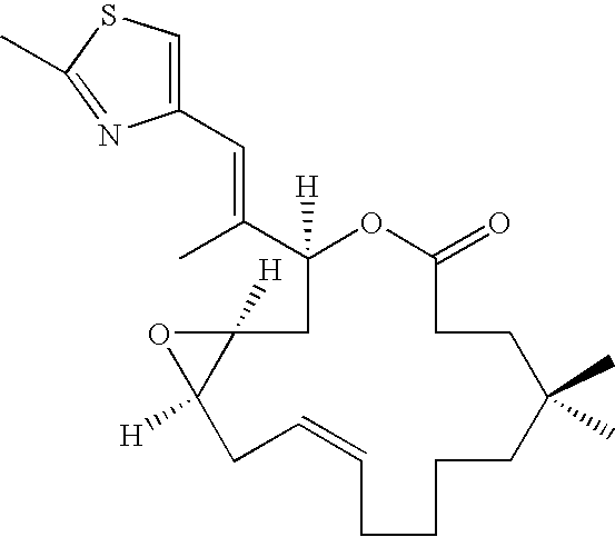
C1([H])(C(C)=CC2=CSC(C)=N2)CC2([H])C([H])(CC=CCCCCC(C)(C)CCC(=O)O1)O2
